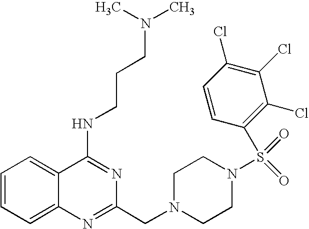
C1=CC=C2C(=C1)C(NCCCN(C)C)=NC(CN1CCN(S(=O)(=O)C3=C(Cl)C(Cl)=C(Cl)C=C3)CC1)=N2
